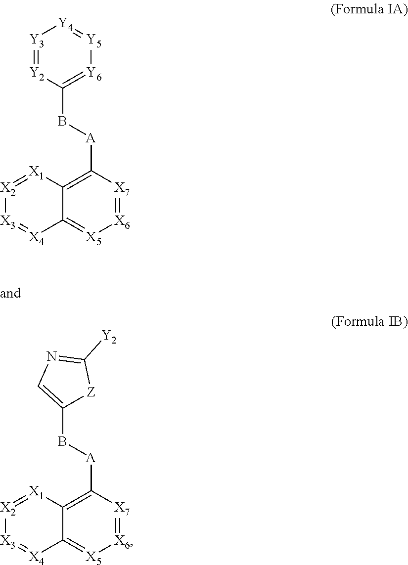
[Y3]1=[Y2]C(B[A]C2=C3C(=[X5][X6]=[X7]2)[X4]=[X3][X2]=[X1]3)=[Y6][Y5]=[Y4]1.C1(B[A]C2=C3C(=[X5][X6]=[X7]2)[X4]=[X3][X2]=[X1]3)=CN=C([Y2])[Z]1
